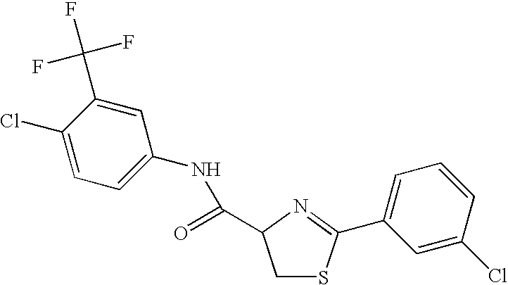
C1(Cl)=CC=C(NC(=O)C2CSC(C3=CC=CC(Cl)=C3)=N2)C=C1C(F)(F)F
